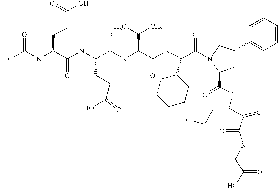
CC(NC(C(NC(C(NC(C(C)C)C(=O)NC(C1CCCCC1)C(=O)N1CC(C2=CC=CC=C2)CC1C(=O)NC(C(=O)C(NCC(O)=O)=O)CCC)=O)CCC(O)=O)=O)CCC(O)=O)=O
